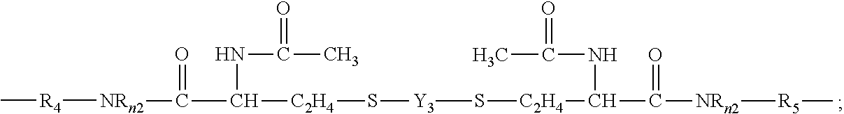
C[R4][NRn2]C(=O)C(NC(=O)C)[C2H4]S[Y3]S[C2H4]C(C(=O)[NRn2][R5]C)NC(C)=O
